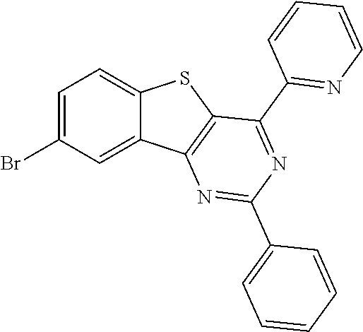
C1(Br)=CC=C2C(=C1)C1=C(S2)C(C2=NC=CC=C2)=NC(C2=CC=CC=C2)=N1
